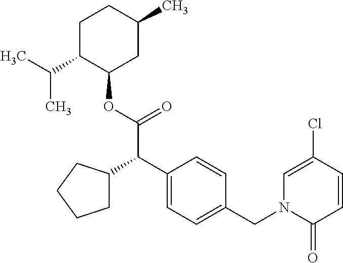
N1(CC2=CC=C(C(C(OC3CC(C)CCC3C(C)C)=O)C3CCCC3)C=C2)C(=O)C=CC(Cl)=C1
